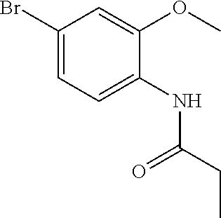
BrC1=CC=C(NC(CC)=O)C(OC)=C1
